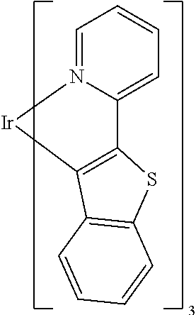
C12=C(C3=C(S1)C=CC=C3)[Ir]N1=CC=CC=C21
